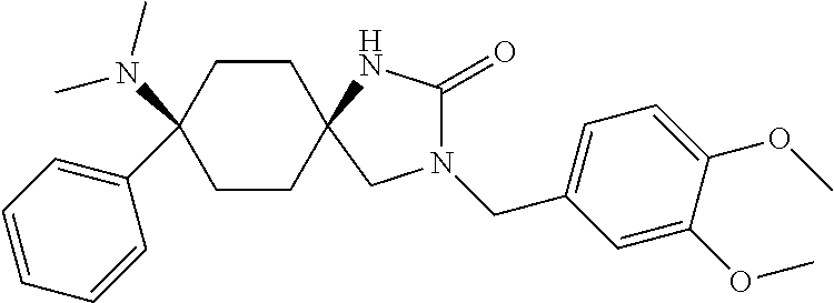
C1CC2(CCC1(C1=CC=CC=C1)N(C)C)CN(CC1=CC=C(OC)C(OC)=C1)C(=O)N2
